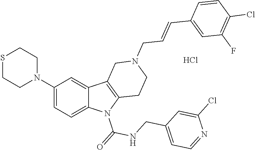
C1=C(N2CCSCC2)C=C2C(=C1)N(C(=O)NCC1=CC=NC(Cl)=C1)C1=C2CN(CC=CC2=CC(F)=C(Cl)C=C2)CC1.Cl
